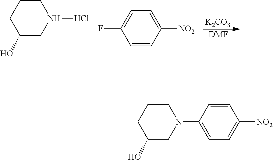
[K2CO3].[DMF].C1(O)CN(Cl)CCC1.C1=CC([NO2])=CC=C1F.C1(O)CN(C2=CC=C([NO2])C=C2)CCC1
